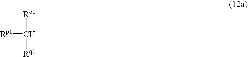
[Rp1]C([Rq1])[Ro1]
